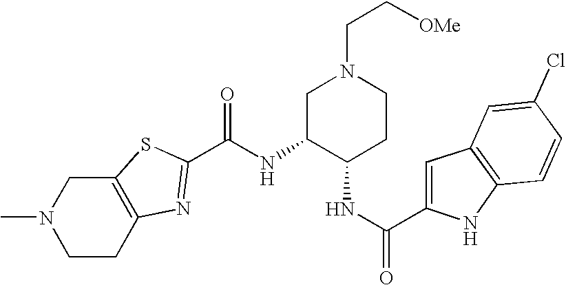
CN1CCC2=C(C1)SC(C(NC1C(NC(=O)C3=CC4=C(N3)C=CC(Cl)=C4)CCN(CC[OMe])C1)=O)=N2
